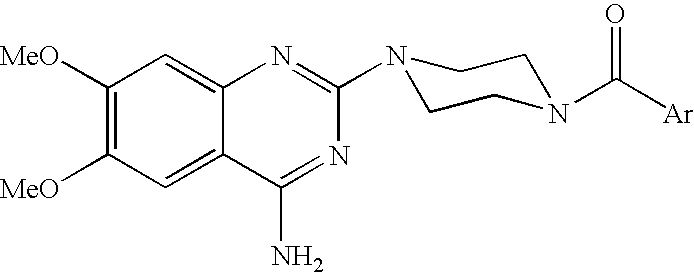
C1([MeO])=C([MeO])C=C2C(=C1)N=C(N1CCN(C([Ar])=O)CC1)N=C2N
